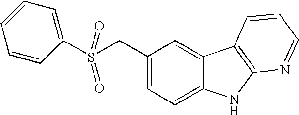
C1(CS(C2=CC=CC=C2)(=O)=O)=CC=C2C(=C1)C1=C(N2)N=CC=C1
